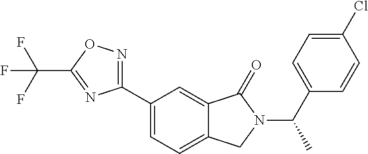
CC(N1C(=O)C2=CC(C3=NOC(C(F)(F)F)=N3)=CC=C2C1)C1=CC=C(Cl)C=C1
